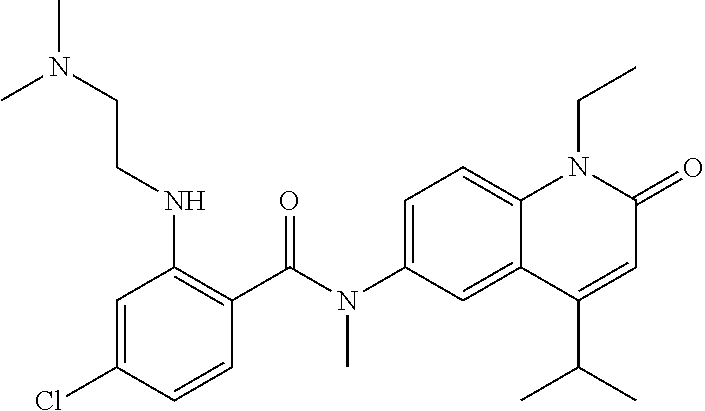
C1(C(N(C2=CC=C3C(=C2)C(C(C)C)=CC(=O)N3CC)C)=O)=C(NCCN(C)C)C=C(Cl)C=C1
